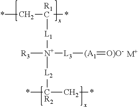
*C[R1C](*)[L1][N+]([R3])([L3][(A1]=[O)O-])[L2][CR2](*)C*.[M+]
